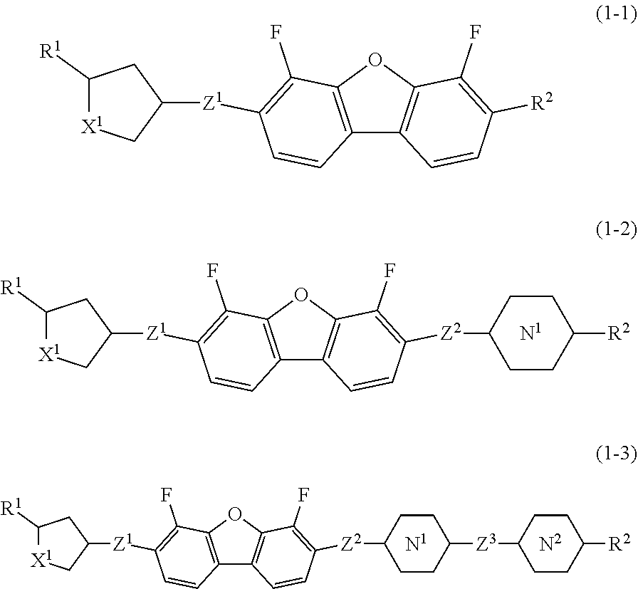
C12=C(OC3=C1C=CC([Z2]C1CCC([R2])CC1)=C3F)C(F)=C([Z1]C1CC([R1])[X1]C1)C=C2.[N1].C12=C(OC3=C1C=CC([Z2]C1CCC([Z3]C4CCC([R2])CC4)CC1)=C3F)C(F)=C([Z1]C1CC([R1])[X1]C1)C=C2.[N1].[N2].C12=C(OC3=C1C=CC([R2])=C3F)C(F)=C([Z1]C1CC([R1])[X1]C1)C=C2
